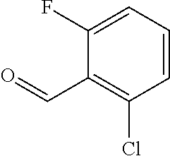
C1=CC=C(F)C(C=O)=C1Cl
